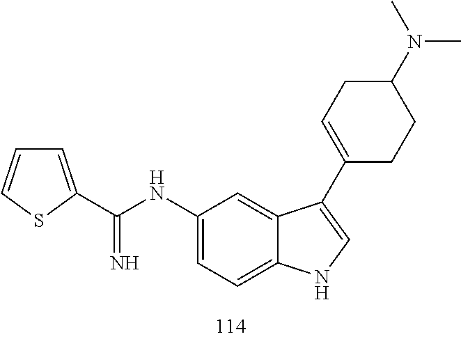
C1(NC(=N)C2=CC=CS2)=CC=C2C(=C1)C(C1=CCC(N(C)C)CC1)=CN2
